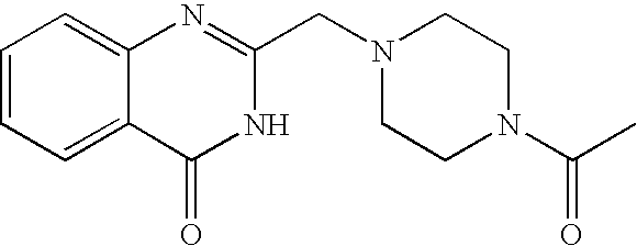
C1=CC=C2C(=C1)N=C(CN1CCN(C(C)=O)CC1)NC2=O
